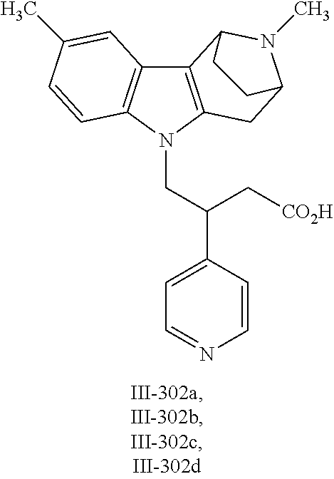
C12=C(N(CC(C3=CC=NC=C3)C[CO2H])C3=C1C=C(C)C=C3)CC1N(C)C2CC1
